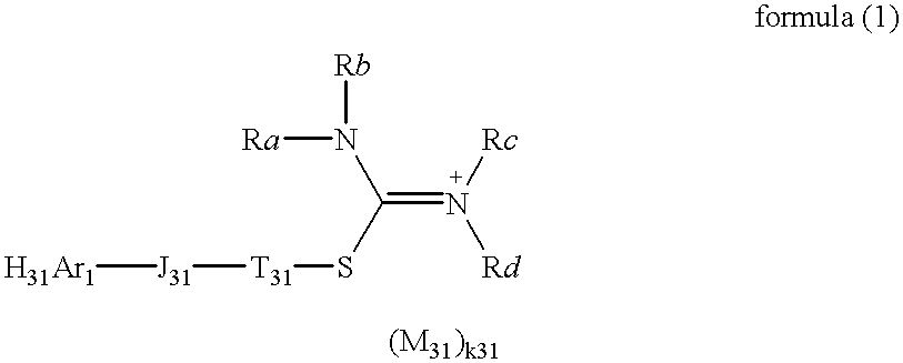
N(=C(N([Rb])[Ra])S[T31][J31][H31Ar1])([Rc])[Rd]
